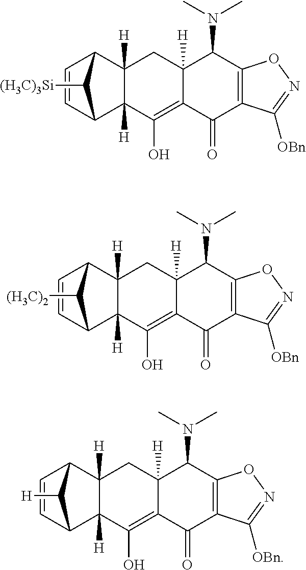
C1=CC2C3([H])C([H])(C1C2[(H3C)3Si])CC1([H])C(=C3O)C(=O)C2=C(C1N(C)C)ON=C2[OBn].C1=CC2C3([H])C([H])(C1C2[(H3C)2])CC1([H])C(=C3O)C(=O)C2=C(C1N(C)C)ON=C2[OBn].C1=CC2C3([H])C([H])(C1C2[H])CC1([H])C(=C3O)C(=O)C2=C(C1N(C)C)ON=C2[OBn]
